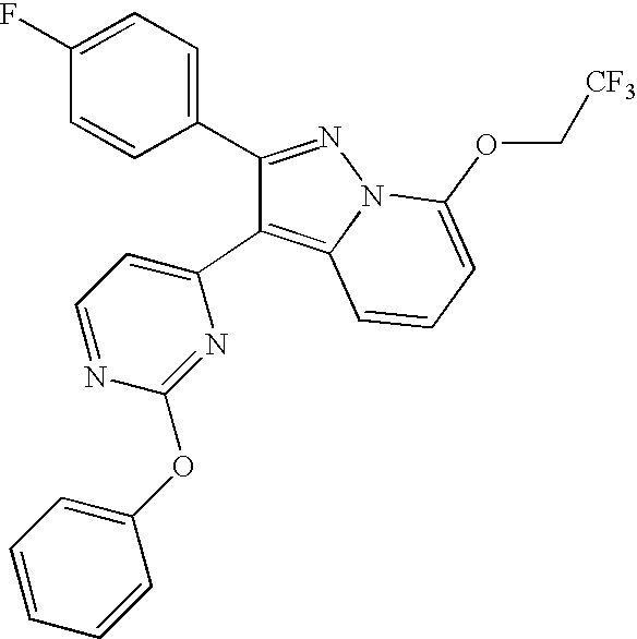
C1(C2=NN3C(=C2C2=CC=NC(OC4=CC=CC=C4)=N2)C=CC=C3OC[CF3])=CC=C(F)C=C1
